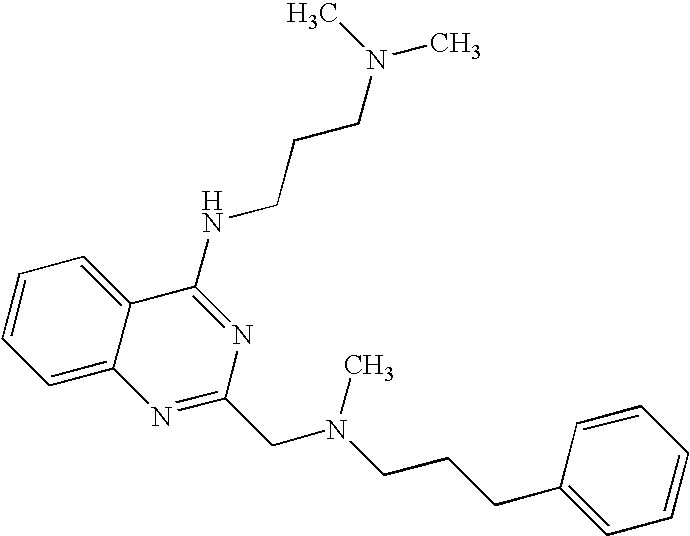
C1=C2C(=CC=C1)C(NCCCN(C)C)=NC(CN(CCCC1=CC=CC=C1)C)=N2
